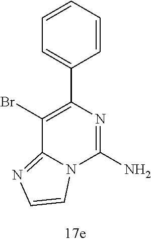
BrC1=C(C2=CC=CC=C2)N=C(N)N2C1=NC=C2
